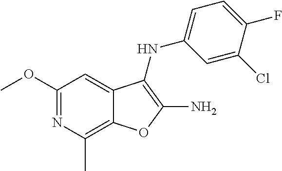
C12=C(C)N=C(OC)C=C1C(NC1=CC=C(F)C(Cl)=C1)=C(N)O2
